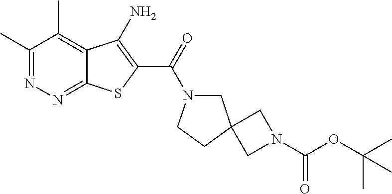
C1(C)=NN=C2C(=C1C)C(N)=C(C(=O)N1CC3(CC1)CN(C(OC(C)(C)C)=O)C3)S2
